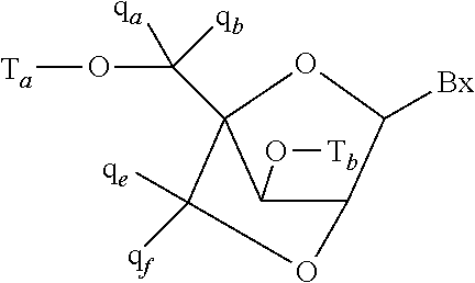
[Ta]OC(C12C([qf])([qe])OC(C1O[Tb])C([Bx])O2)([qb])[qa]
